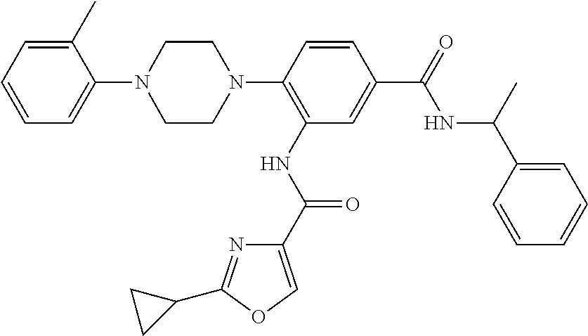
C1(N2CCN(C3=C(NC(=O)C4=COC(C5CC5)=N4)C=C(C(=O)NC(C4=CC=CC=C4)C)C=C3)CC2)=CC=CC=C1C
